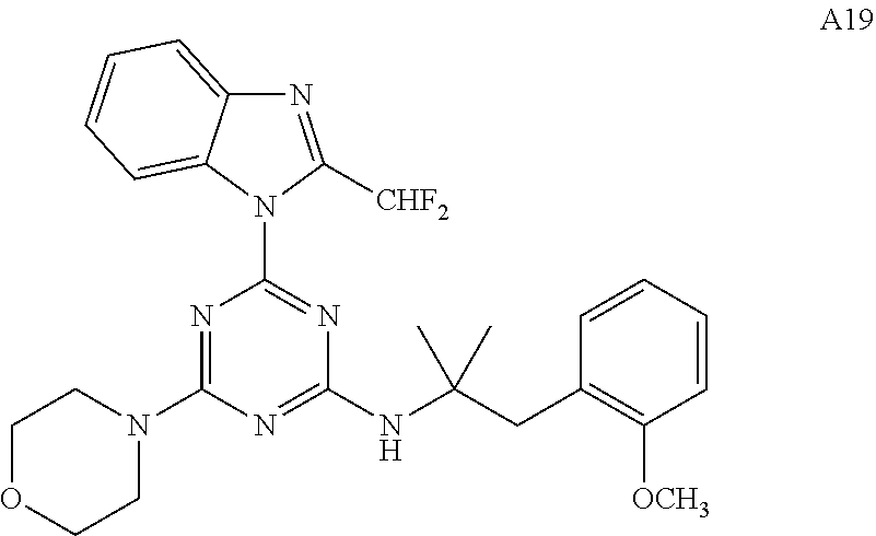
N1=C([CHF2])N(C2=NC(NC(CC3=C([OCH3])C=CC=C3)(C)C)=NC(N3CCOCC3)=N2)C2=CC=CC=C12
